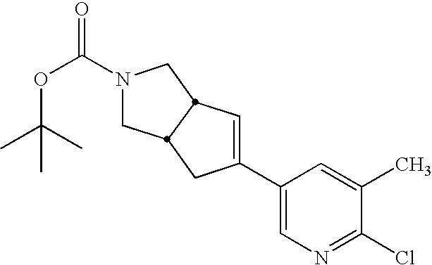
O(C(N1CC2CC(C3=CN=C(Cl)C(C)=C3)=CC2C1)=O)C(C)(C)C
